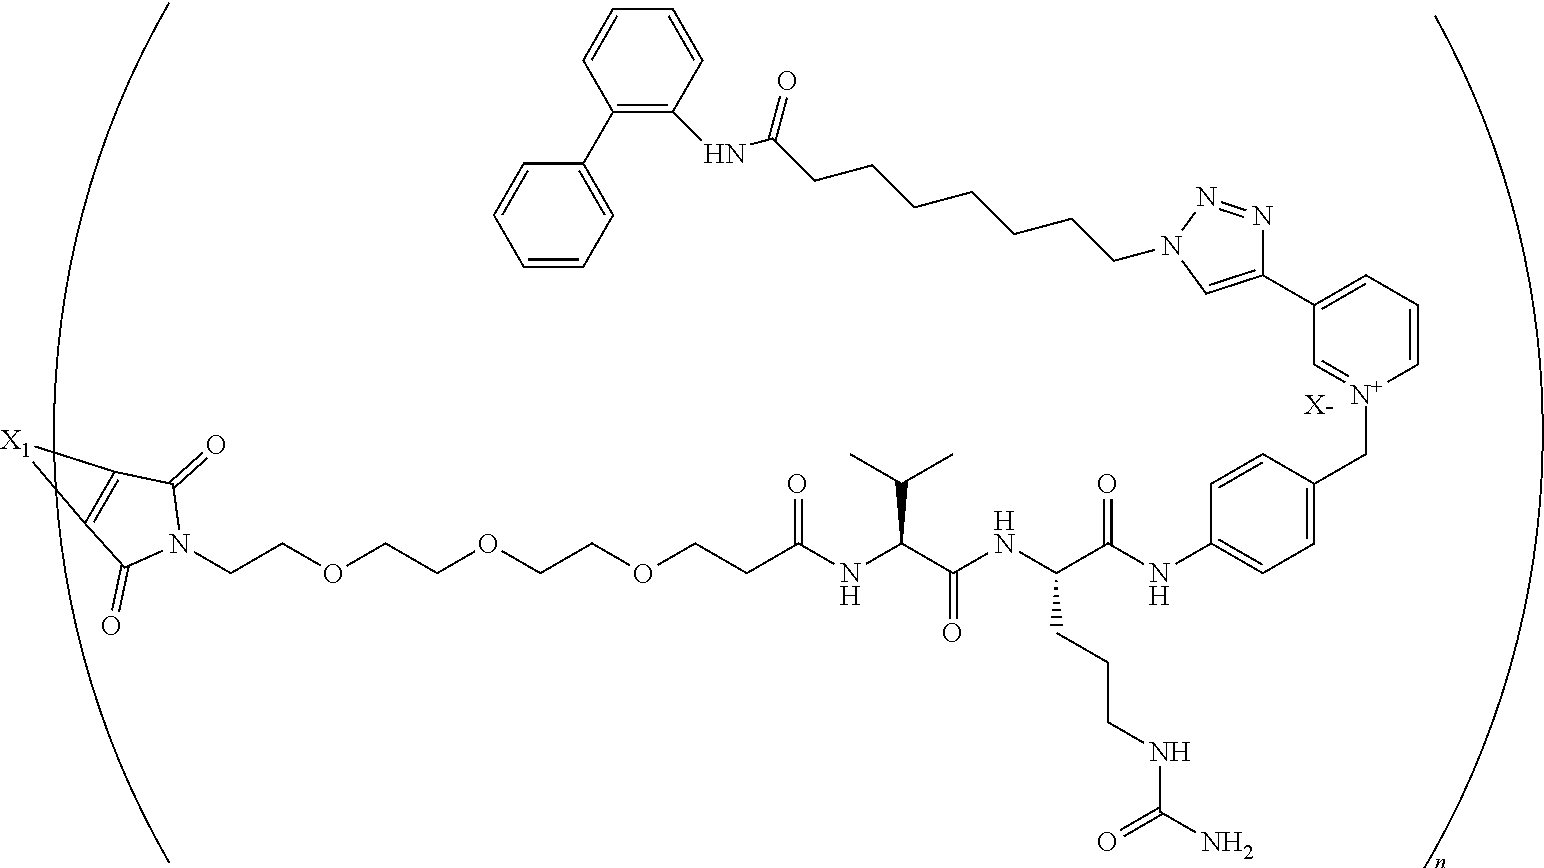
[X-].C(COCCOCCOCCC(NC(C(NC(C(NC1=CC=C(C[N+]2=CC(C3=CN(CCCCCCCC(NC4=C(C5=CC=CC=C5)C=CC=C4)=O)N=N3)=CC=C2)C=C1)=O)CCCNC(N)=O)=O)C(C)C)=O)N1C(=O)C2=C(C1=O)[X1]2
